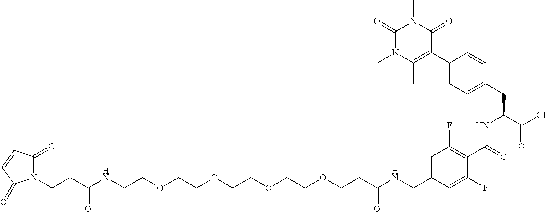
N1(CCC(NCCOCCOCCOCCOCCC(NCC2=CC(F)=C(C(=O)NC(C(O)=O)CC3=CC=C(C4=C(C)N(C)C(=O)N(C)C4=O)C=C3)C(F)=C2)=O)=O)C(=O)C=CC1=O
